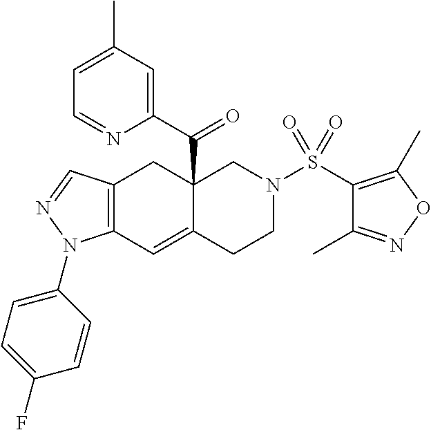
C12=C(C=C3C(C(C4=CC(C)=CC=N4)=O)(C1)CN(S(C1=C(C)ON=C1C)(=O)=O)CC3)N(C1=CC=C(F)C=C1)N=C2
